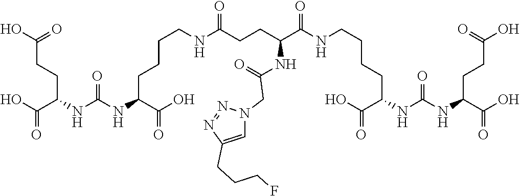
C(C(C(=O)NCCCCC(C(O)=O)NC(NC(C(O)=O)CCC(O)=O)=O)NC(=O)CN1C=C(CCCF)N=N1)CC(NCCCCC(C(=O)O)NC(NC(C(O)=O)CCC(O)=O)=O)=O
